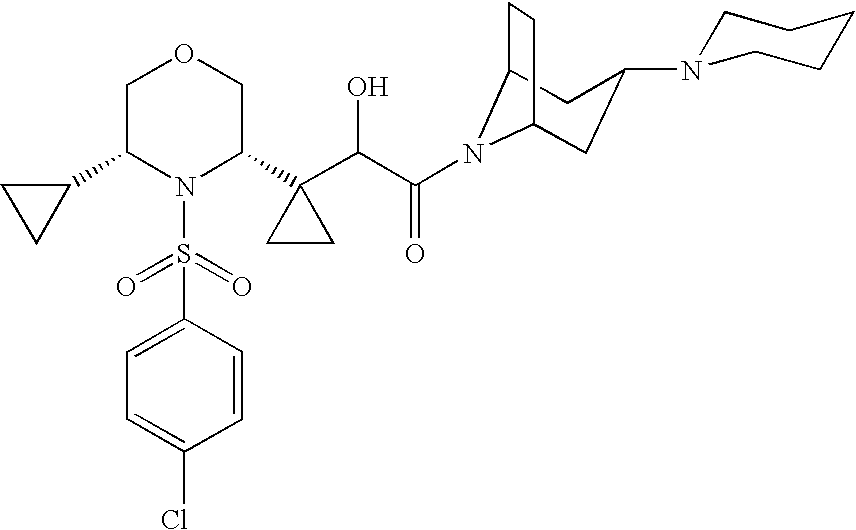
C1C(C2CC2)N(S(C2=CC=C(Cl)C=C2)(=O)=O)C(C2(C(C(=O)N3C4CCC3CC(N3CCCCC3)C4)O)CC2)CO1
